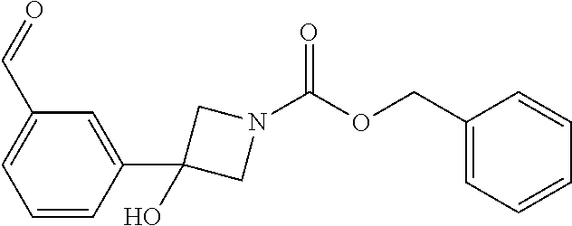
C1=CC(C2(O)CN(C(OCC3=CC=CC=C3)=O)C2)=CC(C=O)=C1
